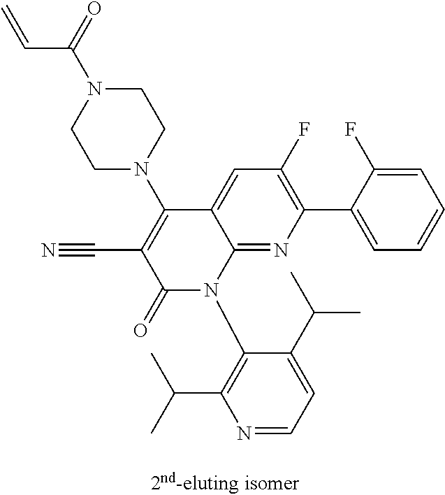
C=CC(N1CCN(C2=C(C#N)C(=O)N(C3=C(C(C)C)N=CC=C3C(C)C)C3=NC(C4=CC=CC=C4F)=C(F)C=C23)CC1)=O
